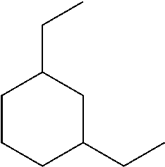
C1CCC(CC)CC1CC
